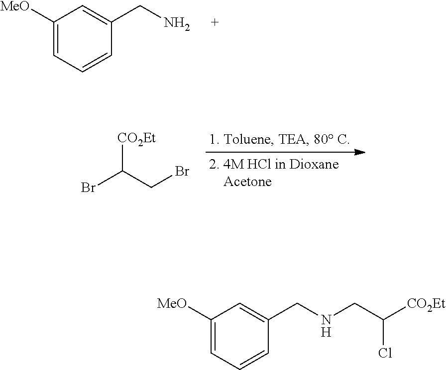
C1([MeO])=CC=CC(CN)=C1.[CO2Et]C(CBr)Br.C1([MeO])=CC=CC(CNCC([CO2Et])Cl)=C1
